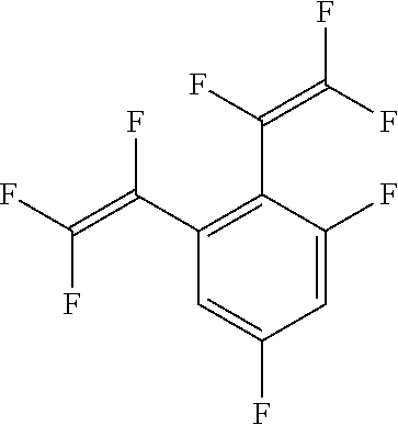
C1=C(F)C(C(F)=C(F)F)=C(C(=C(F)F)F)C=C1F
